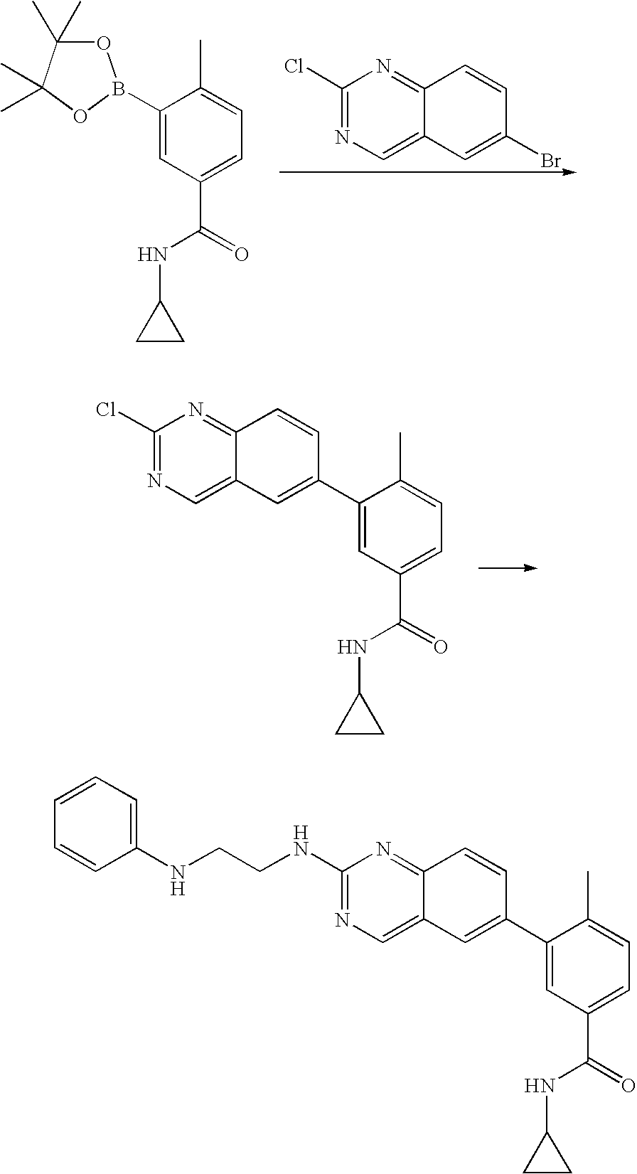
C1(Cl)=NC=C2C(=N1)C=CC(Br)=C2.O1C(C)(C)C(C)(C)OB1C1=CC(C(=O)NC2CC2)=CC=C1C.C1(C2=CC(C(=O)NC3CC3)=CC=C2C)=CC2=CN=C(Cl)N=C2C=C1.C1(C2=CC(C(=O)NC3CC3)=CC=C2C)=CC2=CN=C(NCCNC3=CC=CC=C3)N=C2C=C1
